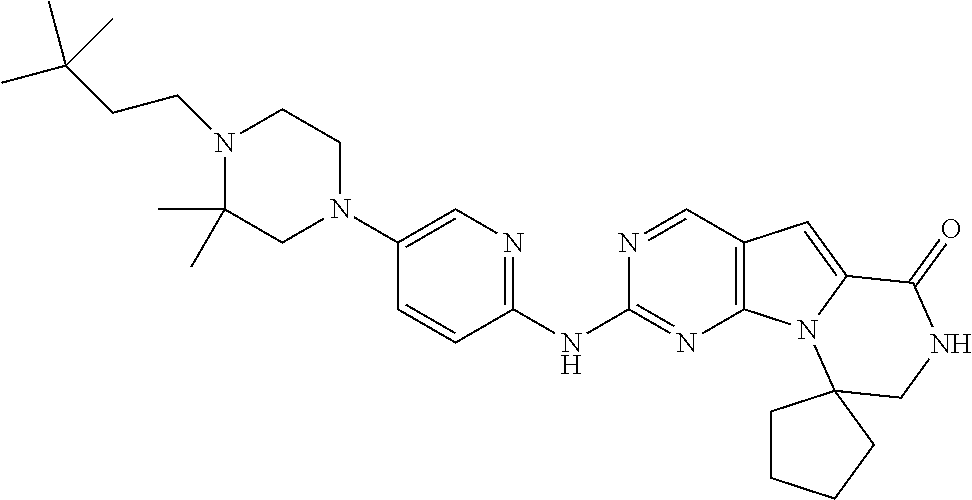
N1(CCC(C)(C)C)C(C)(C)CN(C2=CN=C(NC3=NC4=C(C=N3)C=C3N4C4(CNC3=O)CCCC4)C=C2)CC1
